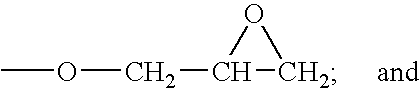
COCC1OC1
